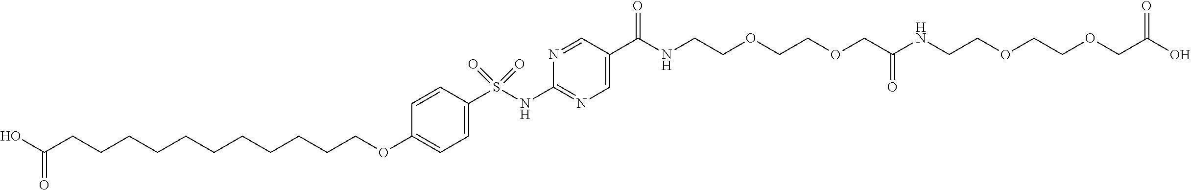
O(C1=CC=C(S(NC2=NC=C(C(=O)NCCOCCOCC(NCCOCCOCC(O)=O)=O)C=N2)(=O)=O)C=C1)CCCCCCCCCCCC(O)=O
